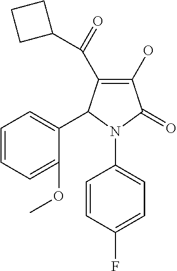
C1(O)=C(C(=O)C2CCC2)C(C2=CC=CC=C2OC)N(C2=CC=C(F)C=C2)C1=O
